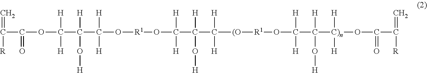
C(C(O[R1]OC(C(C([(O][R1]OC(C([C)n](OC(C([R])=C)=O)([H])[H])(O[H])[H])([H])[H])([H])[H])(O[H])[H])([H])[H])([H])[H])(C(OC(C([R])=C)=O)([H])[H])(O[H])[H]
